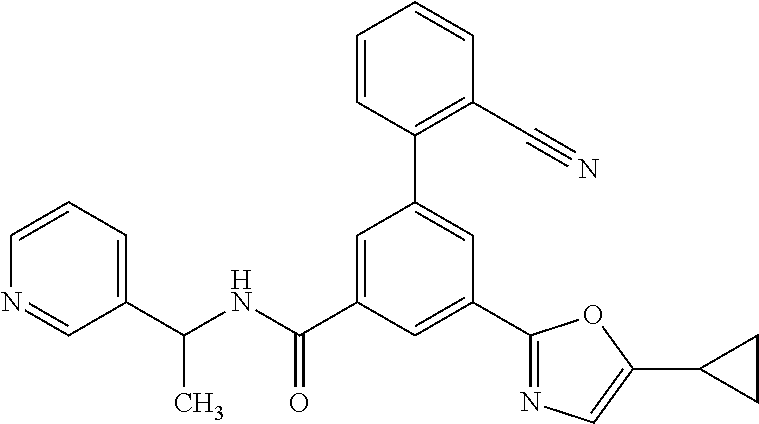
C(NC(C1=CC(C2=C(C#N)C=CC=C2)=CC(C2=NC=C(C3CC3)O2)=C1)=O)(C1=CC=CN=C1)C
